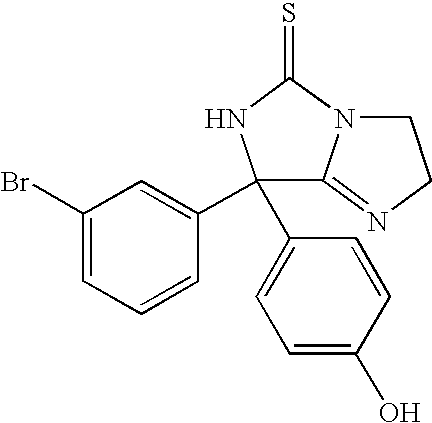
C1(C2=CC=C(O)C=C2)(C2=CC(Br)=CC=C2)C2=NCCN2C(=S)N1
